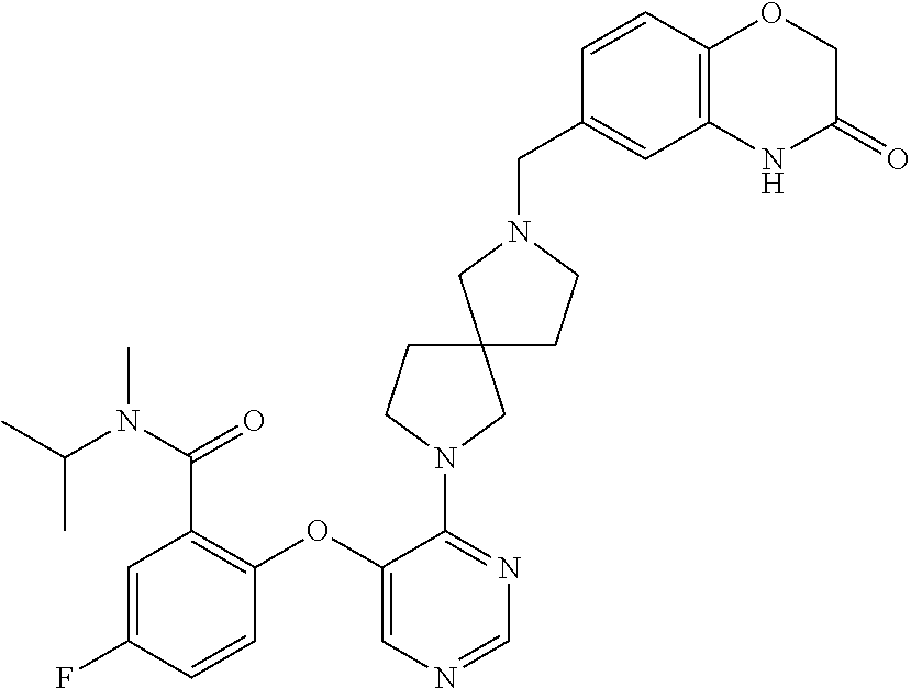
C1=C(F)C=CC(OC2=CN=CN=C2N2CC3(CC2)CCN(CC2=CC4=C(C=C2)OCC(=O)N4)C3)=C1C(=O)N(C(C)C)C
